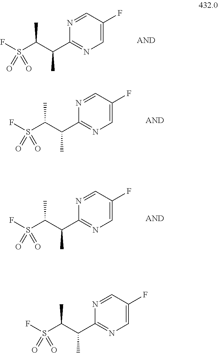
N1=CC(F)=CN=C1C(C(S(F)(=O)=O)C)C.N1=CC(F)=CN=C1C(C(S(F)(=O)=O)C)C.N1=CC(F)=CN=C1C(C(S(F)(=O)=O)C)C.N1=CC(F)=CN=C1C(C(S(F)(=O)=O)C)C
